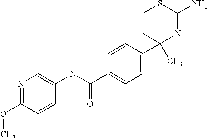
C1=CC(C2(C)N=C(N)SCC2)=CC=C1C(NC1=CN=C(OC)C=C1)=O
